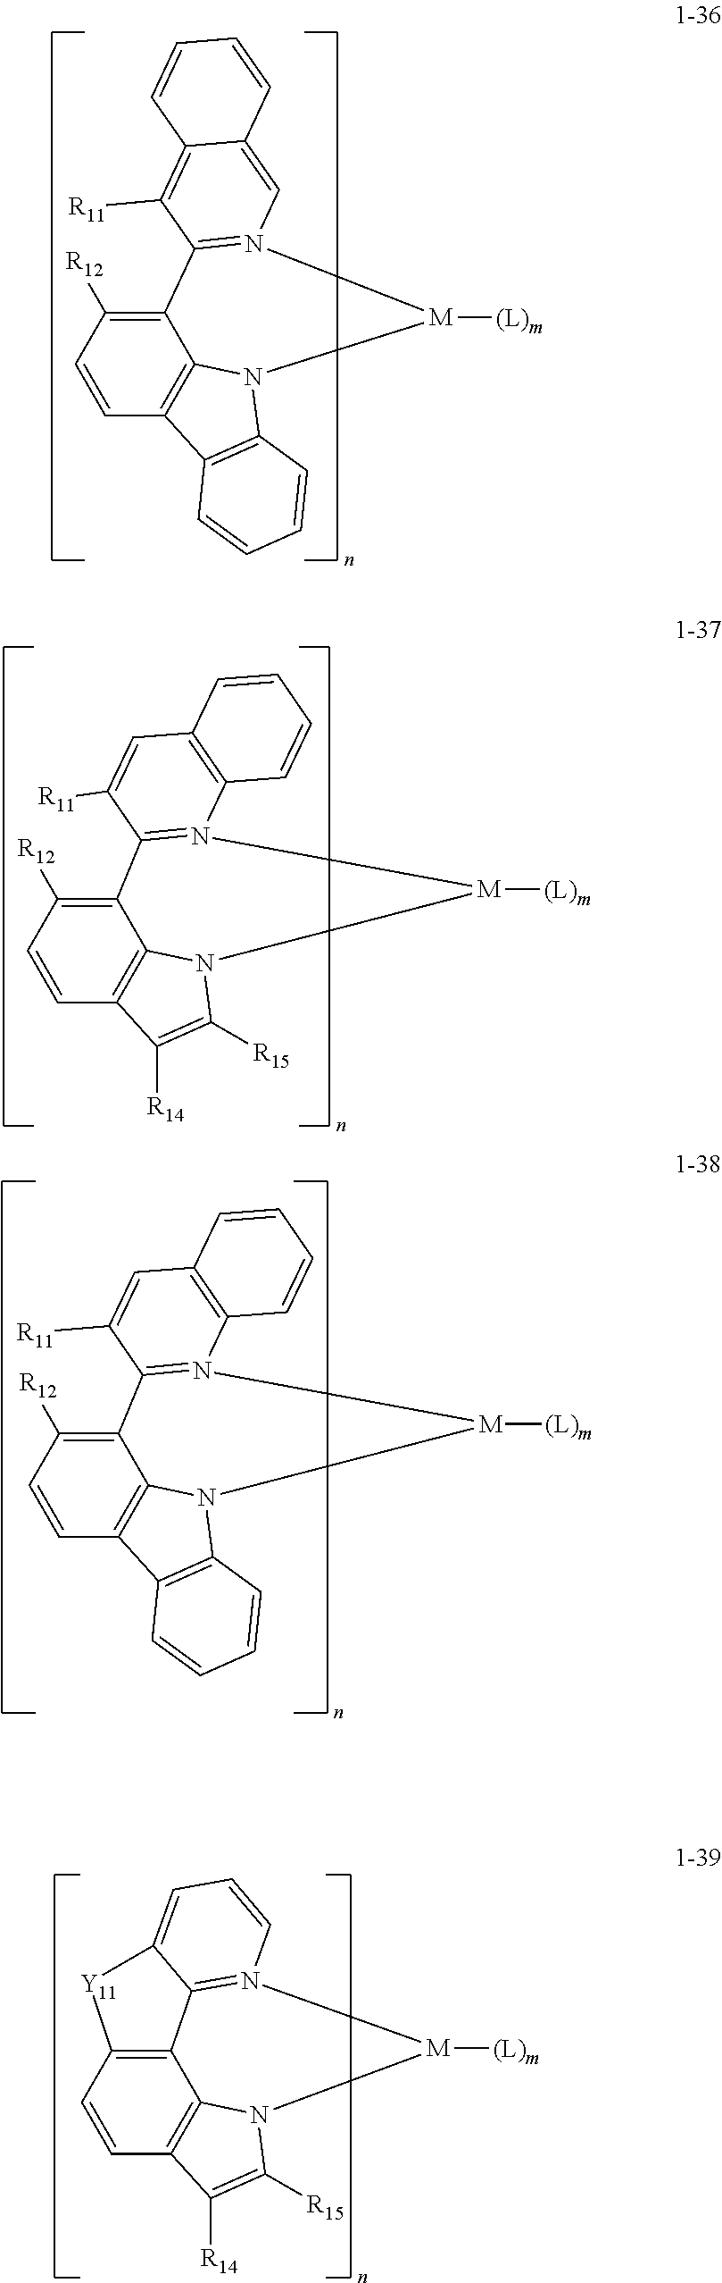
C12=C([R12])C=CC3=C1N(C([R15])=C3[R14])[M]([(L)m])N1=C2C([R11])=CC2=C1C=CC=C2.C12=C([R12])C=CC3=C1N(C1=C3C=CC=C1)[M]([(L)m])N1=C2C([R11])=CC2=C1C=CC=C2.C12=C3C=CC4=C1N(C([R15])=C4[R14])[M]([(L)m])N1=C2C(=CC=C1)[Y11]3.C12=C([R12])C=CC3=C1N(C1=C3C=CC=C1)[M]([(L)m])N1=C2C([R11])=C2C(=C1)C=CC=C2
